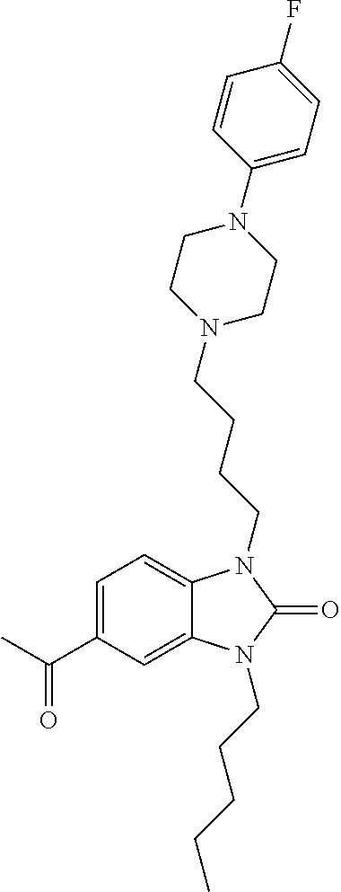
C1=C(C(C)=O)C=C2C(=C1)N(CCCCN1CCN(C3=CC=C(F)C=C3)CC1)C(=O)N2CCCCC
